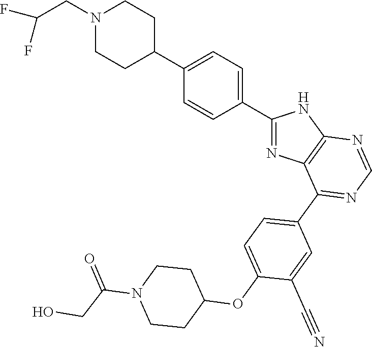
C1(C2=CC=C(C3CCN(CC(F)F)CC3)C=C2)=NC2=C(N1)N=CN=C2C1=CC=C(OC2CCN(C(CO)=O)CC2)C(C#N)=C1
